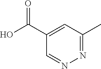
C1=C(C(O)=O)C=NN=C1C
